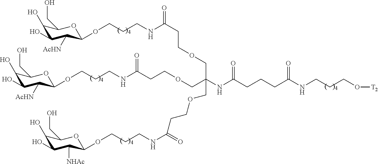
C1(O)C(O)C([AcHN])C(OCCCNC(CCOCC(NC(CCCC(NCCCO[T2])=O)=O)(COCCC(NCCCOC2C([AcHN])C(O)C(O)C(CO)O2)=O)COCCC(NCCCOC2C([NHAc])C(O)C(O)C(CO)O2)=O)=O)OC1CO
